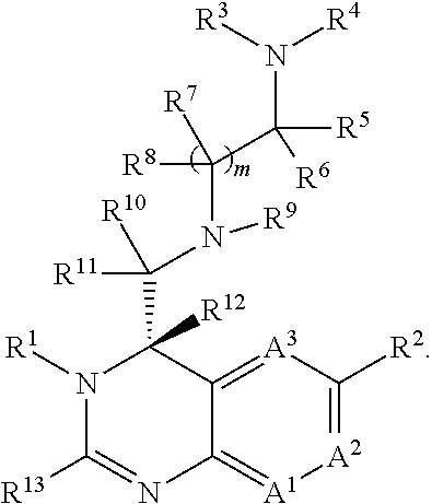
[A2]1=C([R2])[A3]=C2C(=[A1]1)N=C([R13])N([R1])C2(C([R11])([R10])N(C([R8])([R7])C([R5])([R6])N([R3])[R4])[R9])[R12]
